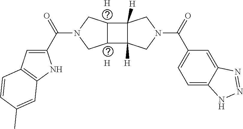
[H].C1=C(C(N2CC3C(C4([H])C3([H])CN(C(C3=CC=C5C(=C3)N=NN5)=O)C4)C2)=O)NC2=C1C=CC(C)=C2.[H]
